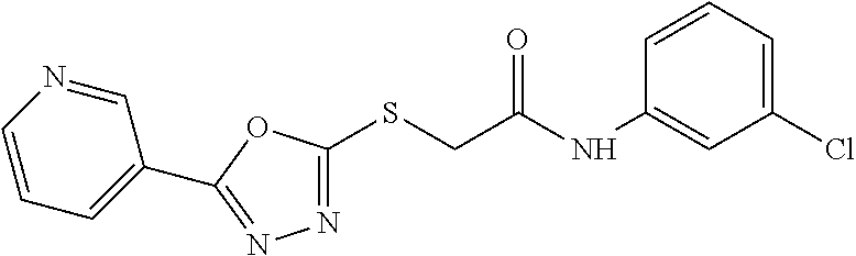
N1=C(SCC(NC2=CC(Cl)=CC=C2)=O)OC(C2=CC=CN=C2)=N1
